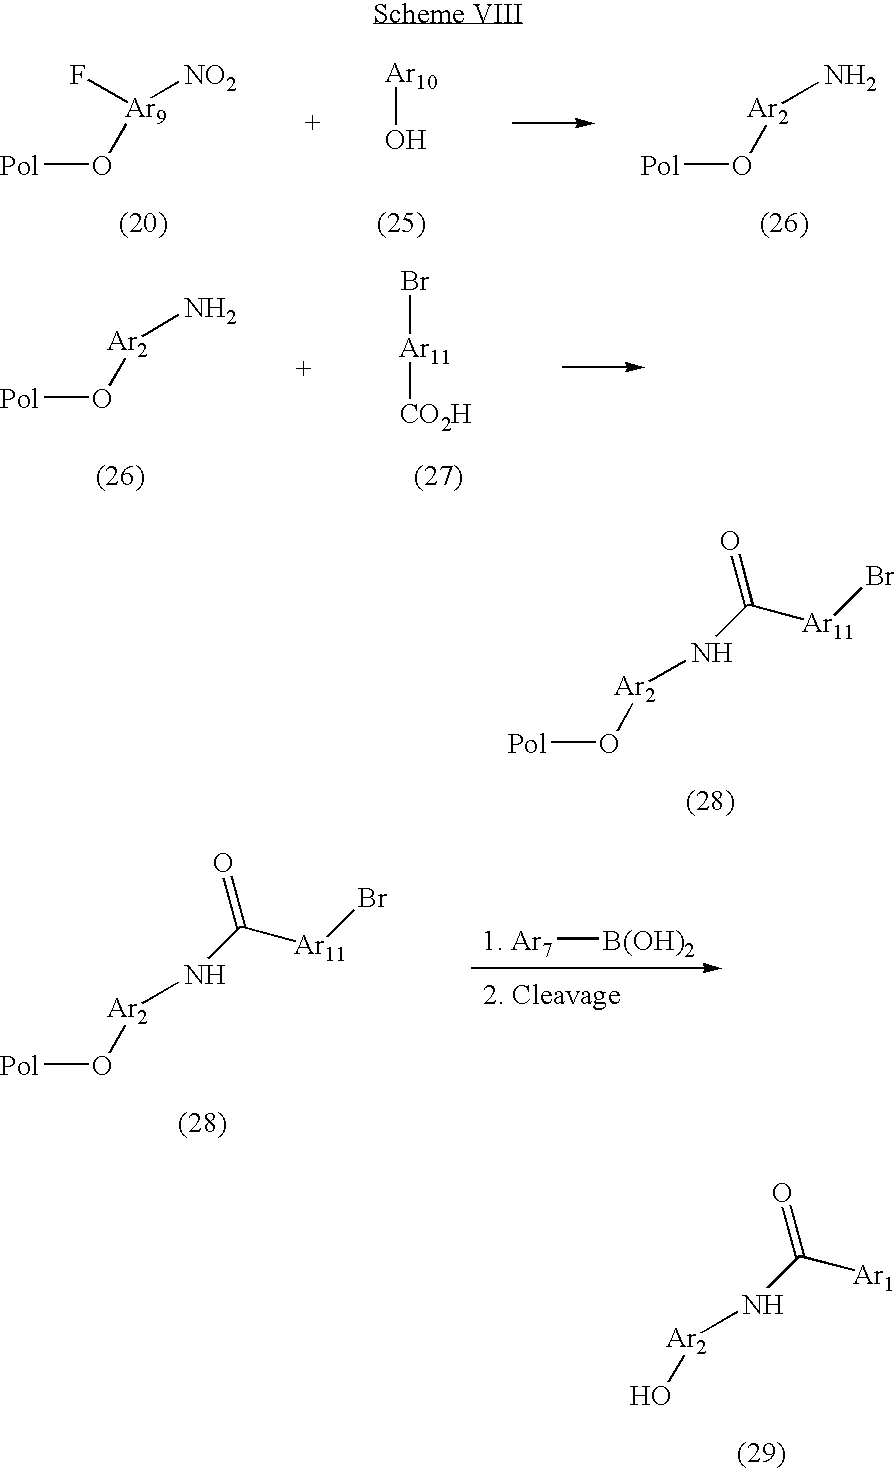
F[Ar9]([NO2])O[Pol].[Ar10]O.[Ar2](N)O[Pol].[Ar2](N)O[Pol].Br[Ar11][CO2H].[Ar2](NC([Ar11]Br)=O)O[Pol].[Ar2](NC([Ar11]Br)=O)O[Pol].[1. Ar7][B(OH)2].[Ar2](NC([Ar1])=O)O
